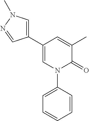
C1(C)=CC(C2=CN(C)N=C2)=CN(C2=CC=CC=C2)C1=O
